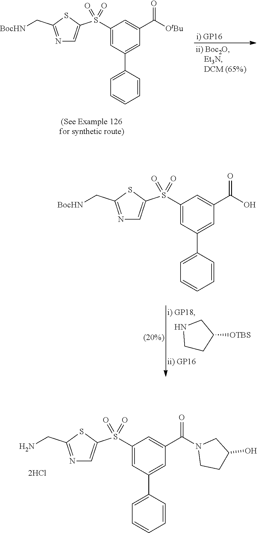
C1(S(C2=CN=C(C[BocHN])S2)(=O)=O)=CC(C2=CC=CC=C2)=CC(C([OtBu])=O)=C1.C1(S(C2=CN=C(C[BocHN])S2)(=O)=O)=CC(C2=CC=CC=C2)=CC(C(O)=O)=C1.C1([OTBS])CNCC1.C1(S(C2=CN=C(CN)S2)(=O)=O)=CC(C2=CC=CC=C2)=CC(C(N2CCC(O)C2)=O)=C1
